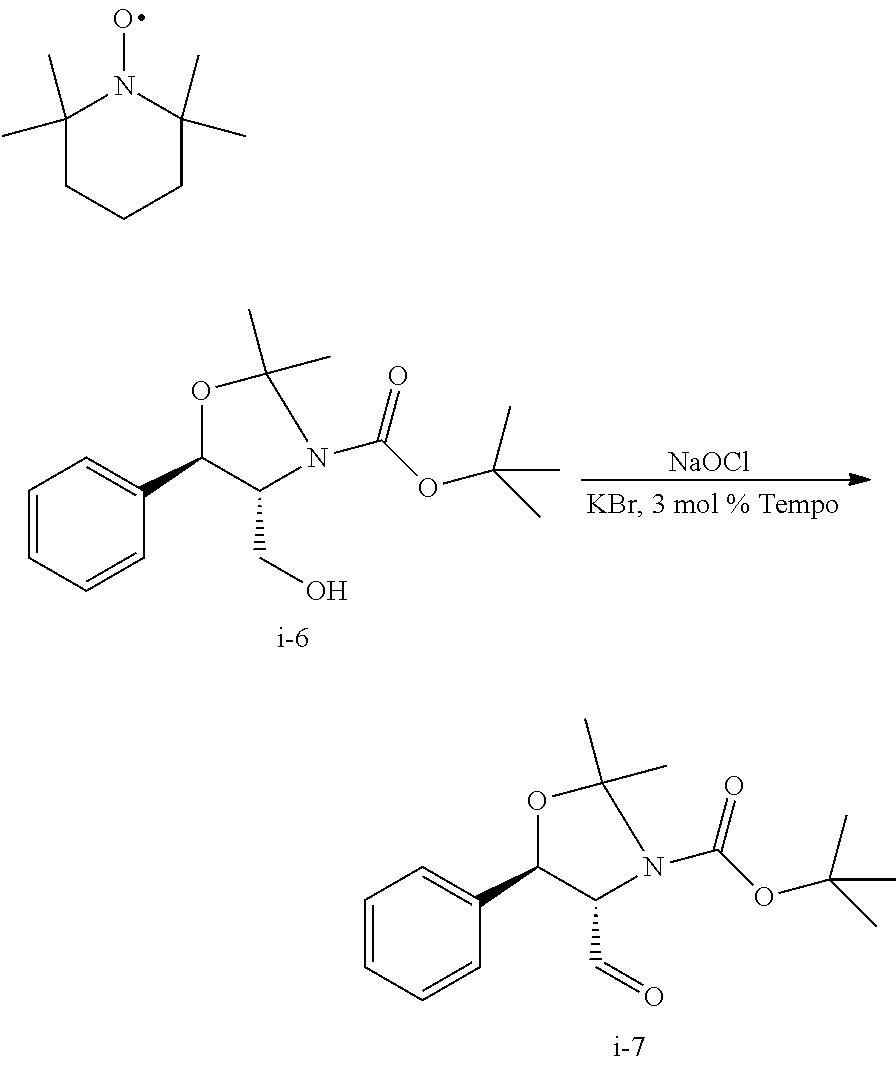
C1(C)(C)CCCC(C)(C)N1O.[NaOCl].C1=CC=CC(C2C(CO)N(C(OC(C)(C)C)=O)C(C)(C)O2)=C1.C1=CC=CC(C2C(C=O)N(C(OC(C)(C)C)=O)C(C)(C)O2)=C1
